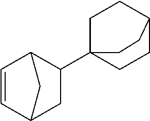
C1=CC2C(C34CCC(CC3)CC4)CC1C2
